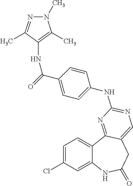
C1=C(Cl)C=C2C(=C1)C1=NC(NC3=CC=C(C(=O)NC4=C(C)N(C)N=C4C)C=C3)=NC=C1CC(=O)N2
